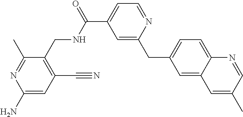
C1=C(CC2=CC(C(=O)NCC3=C(C#N)C=C(N)N=C3C)=CC=N2)C=C2C(=C1)N=CC(C)=C2
